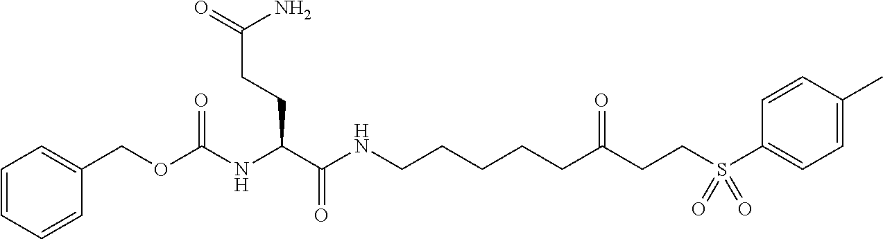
C1(COC(NC(C(NCCCCCC(CCS(C2=CC=C(C)C=C2)(=O)=O)=O)=O)CCC(=O)N)=O)=CC=CC=C1
